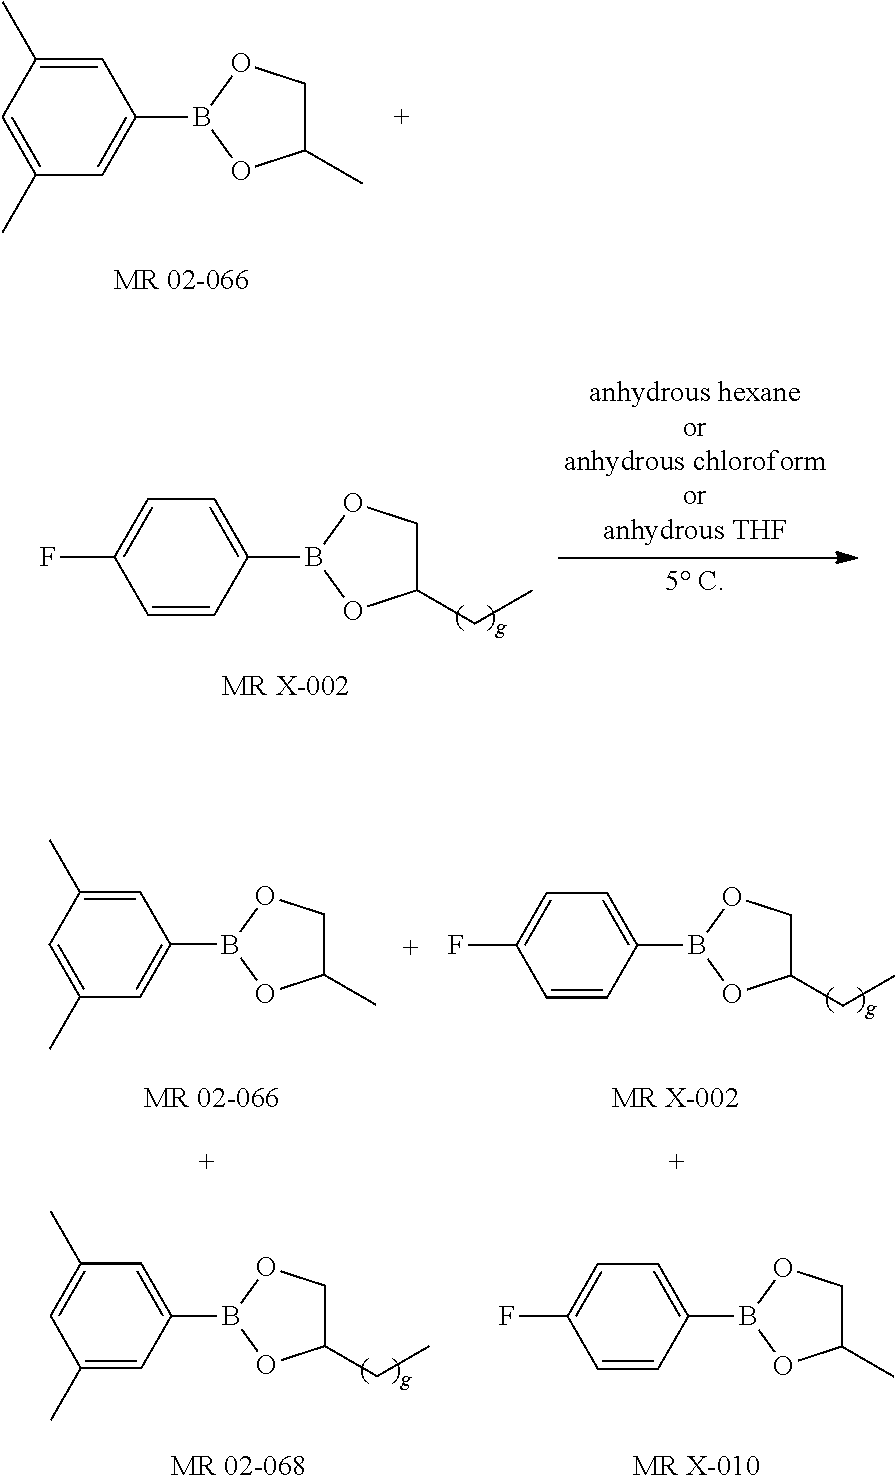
C1=C(C)C=C(C)C=C1B1OC(C)CO1.C1=C(B2OC(CC)CO2)C=CC(F)=C1.[MR X-002].C1=C(B2OC(CC)CO2)C=C(C)C=C1C.C1=C(C)C=C(C)C=C1B1OC(C)CO1.C1=C(B2OC(CC)CO2)C=CC(F)=C1.[MR X-002].[MR 02-068].C1=C(B2OC(C)CO2)C=CC(F)=C1.[MR X-010]
